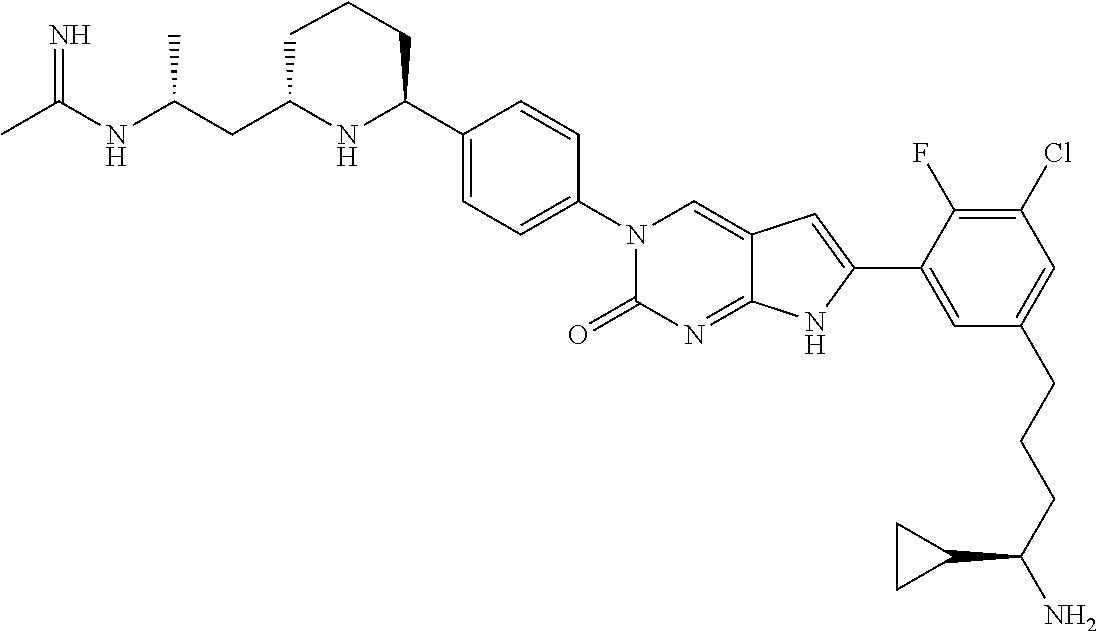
CC(NC(CC1NC(C2=CC=C(N3C(=O)N=C4C(=C3)C=C(C3=CC(CCCC(N)C5CC5)=CC(Cl)=C3F)N4)C=C2)CCC1)C)=N
